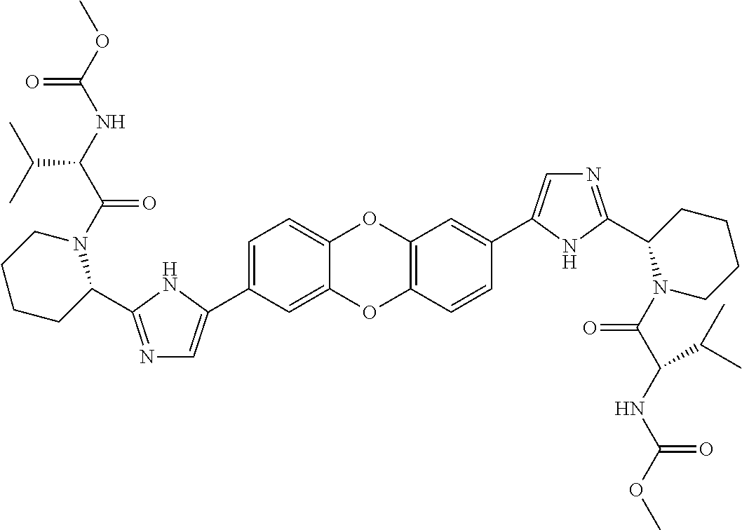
C1(C2=CN=C(C3N(C(=O)C(C(C)C)NC(=O)OC)CCCC3)N2)=CC=C2OC3=C(C=CC(C4=CN=C(C5N(C(=O)C(NC(=O)OC)C(C)C)CCCC5)N4)=C3)OC2=C1
